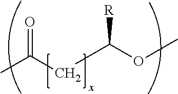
C(C)(CC(OC)[R])=O
